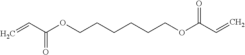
C=CC(OCCCCCCOC(C=C)=O)=O
